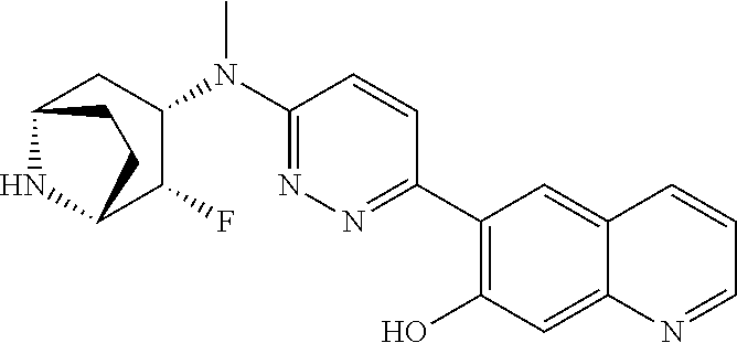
C1(C2=NN=C(N(C3CC4NC(C3F)CC4)C)C=C2)=C(O)C=C2C(=C1)C=CC=N2
